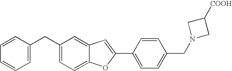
C1=CC(CC2=CC=C3C(=C2)C=C(C2=CC=C(CN4CC([COOH])C4)C=C2)O3)=CC=C1
